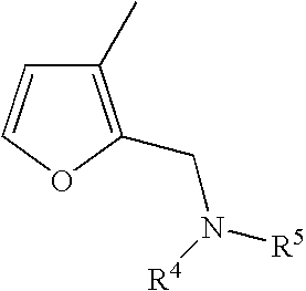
C1(C)=C(CN([R4])[R5])OC=C1
